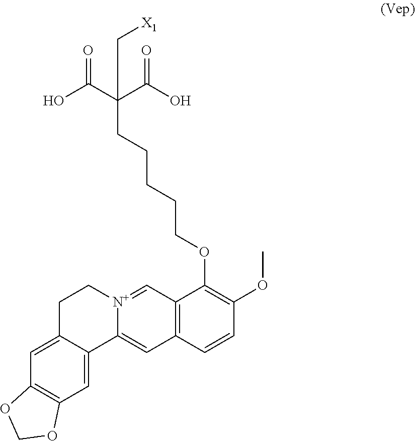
C(CCCCC(C(O)=O)(C(O)=O)C[X1])OC1=C(OC)C=CC2=C1C=[N+]1C(=C2)C2=CC3=C(C=C2CC1)OCO3
